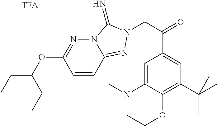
C1=CC2=NN(CC(=O)C3=CC(C(C)(C)C)=C4C(=C3)N(C)CCO4)C(=N)N2N=C1OC(CC)CC
